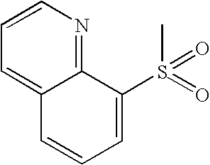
C12=CC=CN=C1C(S(=O)(C)=O)=CC=C2
